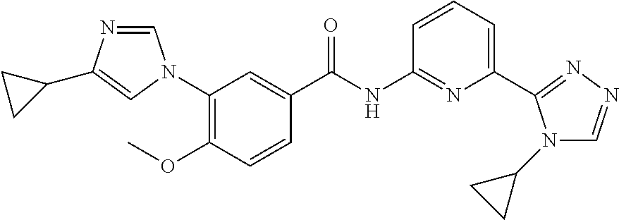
C1(OC)=C(N2C=NC(C3CC3)=C2)C=C(C(NC2=NC(C3=NN=CN3C3CC3)=CC=C2)=O)C=C1
